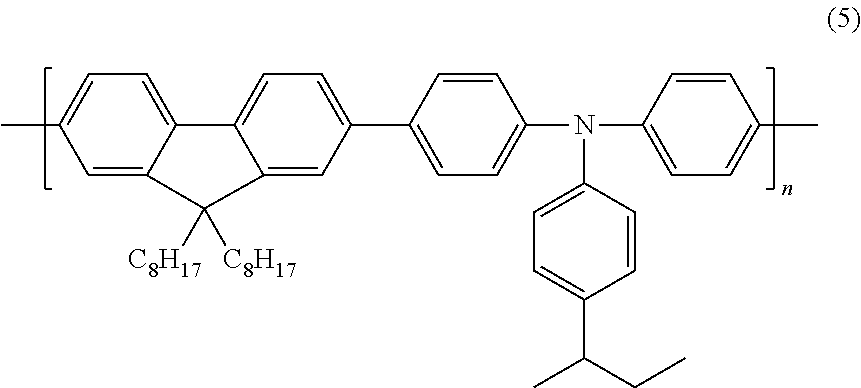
CC1=CC=C2C(=C1)C([C8H17])([C8H17])C1=CC(C3=CC=C(N(C4=CC=C(C(CC)C)C=C4)C4=CC=C(C)C=C4)C=C3)=CC=C21
